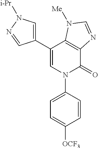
C1(C2=CN([i-Pr])N=C2)=CN(C2=CC=C([OCF3])C=C2)C(=O)C2=C1N([Me])C=N2
